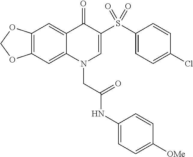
C12=C(C=C3C(=C1)C(=O)C(S(=O)(C1=CC=C(Cl)C=C1)=O)=CN3CC(NC1=CC=C([OMe])C=C1)=O)OCO2
